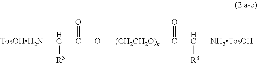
[TosOHH2N]C(C(O[(CH2CH2O)k]C(C([NH2TosOH])[R3])=O)=O)[R3]
